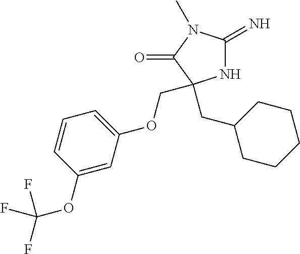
N1C(=N)N(C)C(=O)C1(CC1CCCCC1)COC1=CC=CC(OC(F)(F)F)=C1
